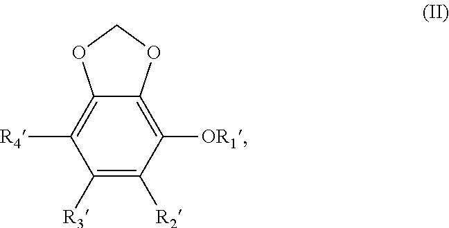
C1([R4])=C2C(=C([OR1])C([R2])=C1[R3])OCO2
